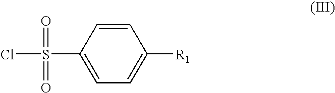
ClS(=O)(=O)C1=CC=C([R1])C=C1
